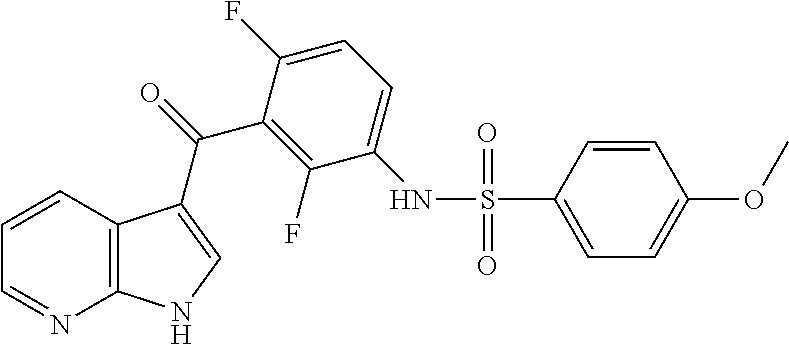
C1=CC2=C(N=C1)NC=C2C(C1=C(F)C(NS(C2=CC=C(OC)C=C2)(=O)=O)=CC=C1F)=O
